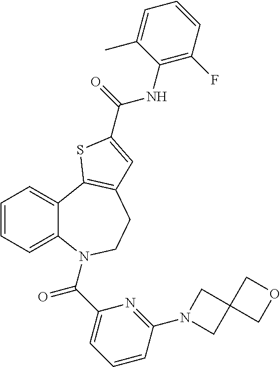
C1=CC=C2C(=C1)C1=C(CCN2C(C2=CC=CC(N3CC4(C3)COC4)=N2)=O)C=C(C(=O)NC2=C(F)C=CC=C2C)S1
